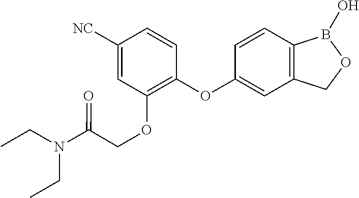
C1([NC])=CC(OCC(N(CC)CC)=O)=C(OC2=CC3=C(C=C2)B(O)OC3)C=C1
